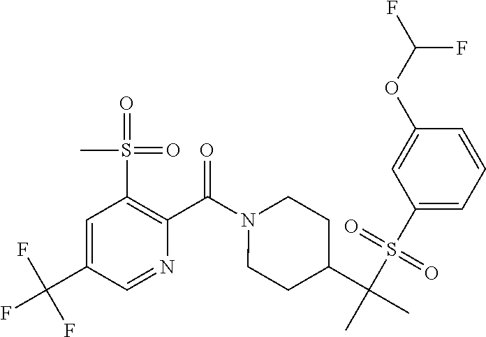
C1=C(C(F)(F)F)C=NC(C(N2CCC(C(C)(S(C3=CC=CC(OC(F)F)=C3)(=O)=O)C)CC2)=O)=C1S(=O)(=O)C
